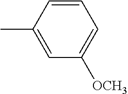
C1=C(C)C=CC=C1[OCH3]
